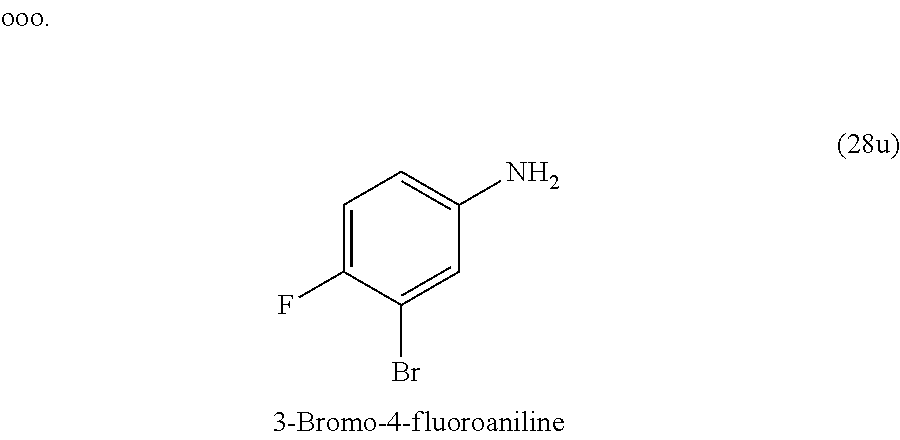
C1=C(Br)C(F)=CC=C1N
